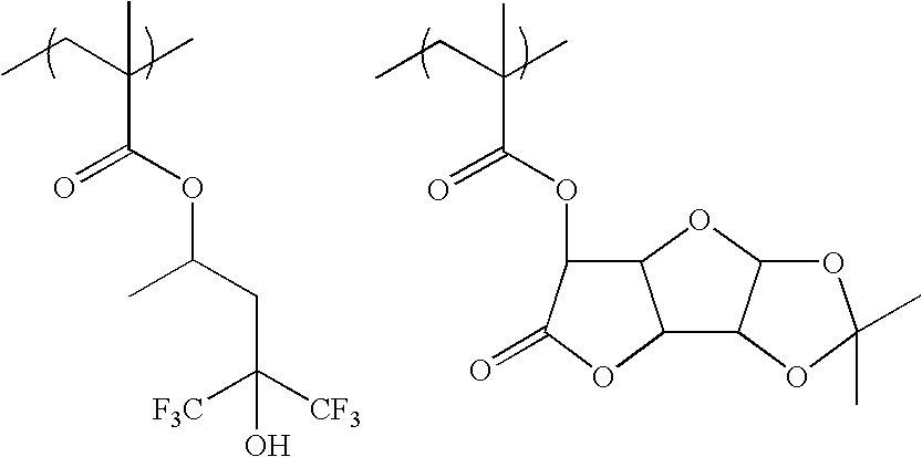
CCC(C)(C(OC(C)CC([CF3])([F3C])O)=O)C.CCC(C)(C(OC1C2C(OC1=O)C1C(O2)OC(C)(C)O1)=O)C
